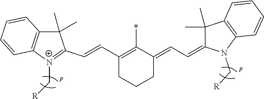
C1(C)(C)C2=C([N+](C[R])=C1C=CC1=C(*)C(=CC=C3C(C)(C)C4=C(N3C[R])C=CC=C4)CCC1)C=CC=C2
